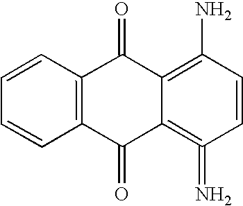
C1=CC=CC2=C1C(=O)C1=C(N)C=CC(=N)=C1C2=O
